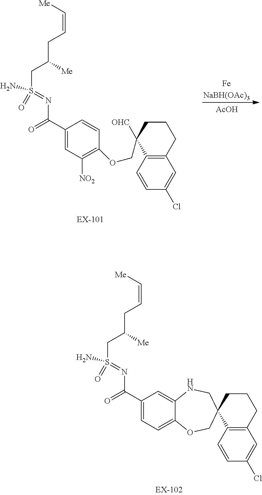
[FeNaBH(OAc)3].C1(C(=O)N=S(=O)(CC([Me])CC=C[Me])N)=CC([NO2])=C(OCC2([OHC])C3=C(CCC2)C=C(Cl)C=C3)C=C1.[AcOH].C12=C(CCCC13COC1=CC=C(C(=O)N=S(=O)(CC([Me])CC=C[Me])N)C=C1NC3)C=C(Cl)C=C2
